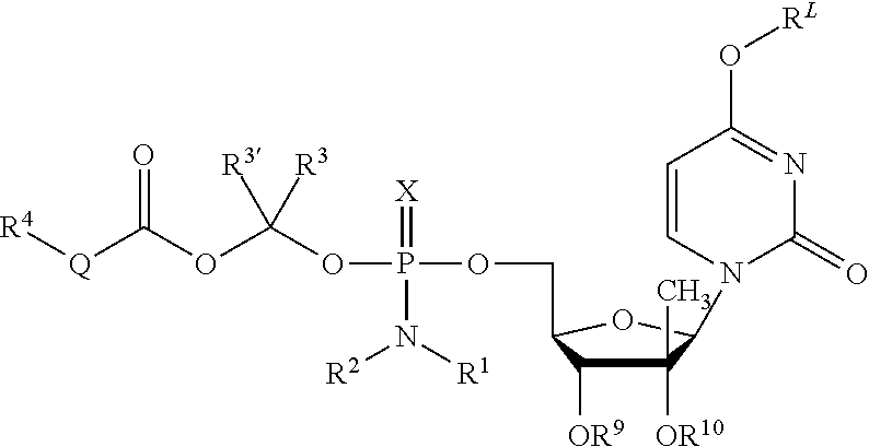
[R4][Q]C(OC(OP(OCC1C([OR9])C([OR10])(C)C(N2C(=O)N=C(O[RL])C=C2)O1)(=[X])N([R2])[R1])([R3])[R3])=O
